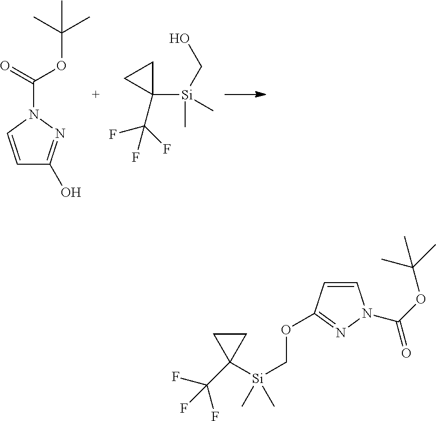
C1=CN(C(=O)OC(C)(C)C)N=C1O.C1(C(F)(F)F)([Si](C)(CO)C)CC1.C1CC1(C(F)(F)F)[Si](COC1=NN(C(OC(C)(C)C)=O)C=C1)(C)C
